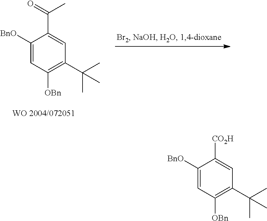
C1([BnO])=CC([OBn])=C(C(C)(C)C)C=C1C(=O)C.C1([BnO])=CC([OBn])=C(C(C)(C)C)C=C1[CO2H]
